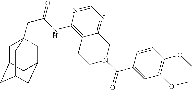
C1C2CC3CC(CC1(CC(=O)NC1=C4C(=NC=N1)CN(C(=O)C1=CC(OC)=C(OC)C=C1)CC4)C3)C2
